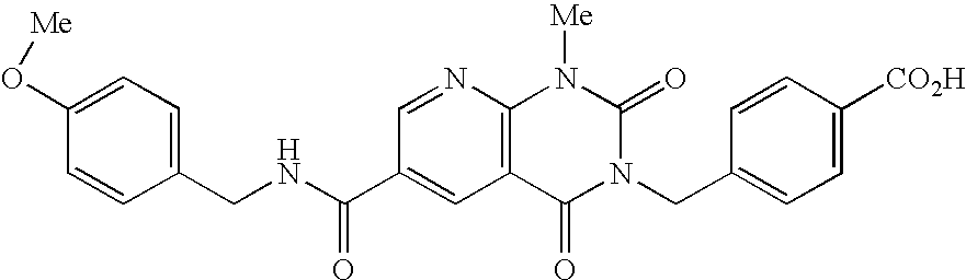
C1(CNC(C2=CC3=C(N=C2)N([Me])C(=O)N(CC2=CC=C([CO2H])C=C2)C3=O)=O)=CC=C(O[Me])C=C1
